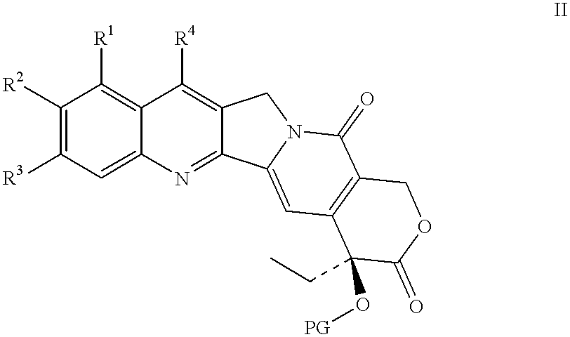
C1([R2])=C([R3])C=C2C(=C1[R1])C([R4])=C1C(=N2)C2=CC3=C(C(=O)N2C1)COC(=O)C3(CC)O[PG]
